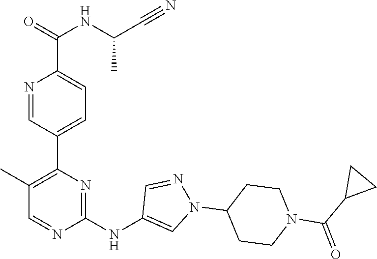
C1(C2=C(C)C=NC(NC3=CN(C4CCN(C(C5CC5)=O)CC4)N=C3)=N2)=CC=C(C(=O)NC(C#N)C)N=C1
